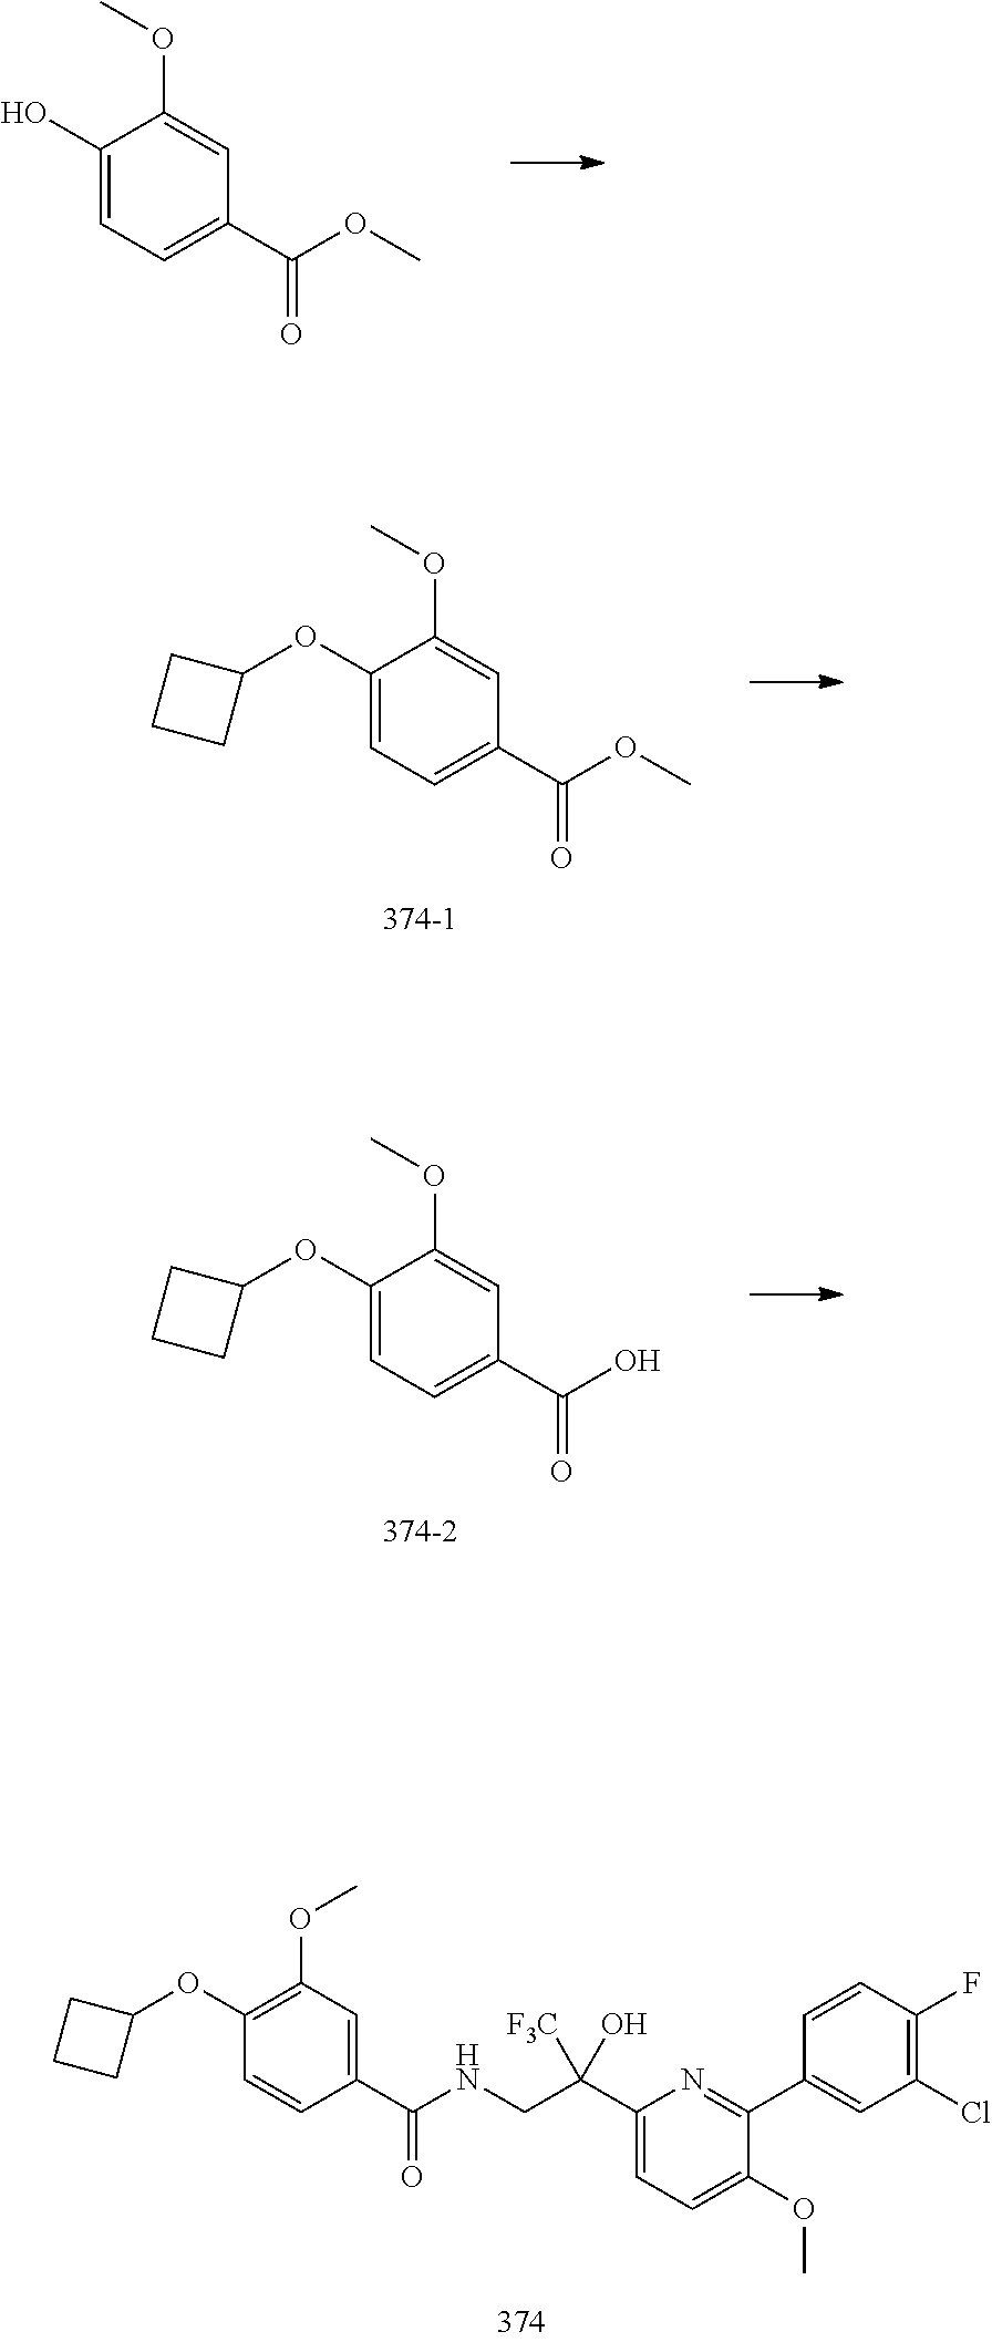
C1(OC2CCC2)=C(OC)C=C(C(=O)NCC([F3C])(O)C2=CC=C(OC)C(C3=CC(Cl)=C(F)C=C3)=N2)C=C1.C1(O)=CC=C(C(=O)OC)C=C1OC.C1(OC2CCC2)=CC=C(C(=O)OC)C=C1OC.C1(OC2CCC2)=CC=C(C(=O)O)C=C1OC
